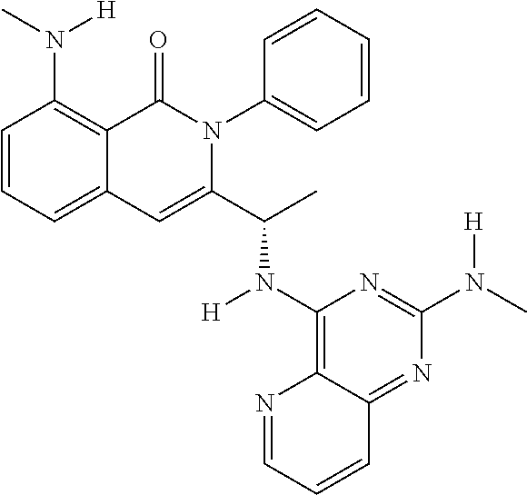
C1=CC=C2C(=C1N([H])C)C(=O)N(C1=CC=CC=C1)C(C(N([H])C1=C3C(=NC(N([H])C)=N1)C=CC=N3)C)=C2
